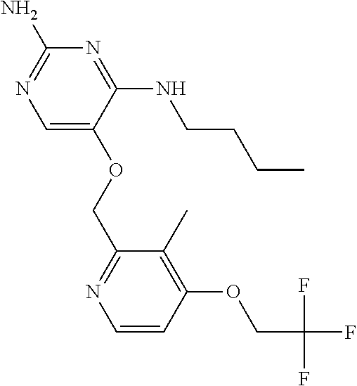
N1=C(NCCCC)C(OCC2=NC=CC(OCC(F)(F)F)=C2C)=CN=C1N
